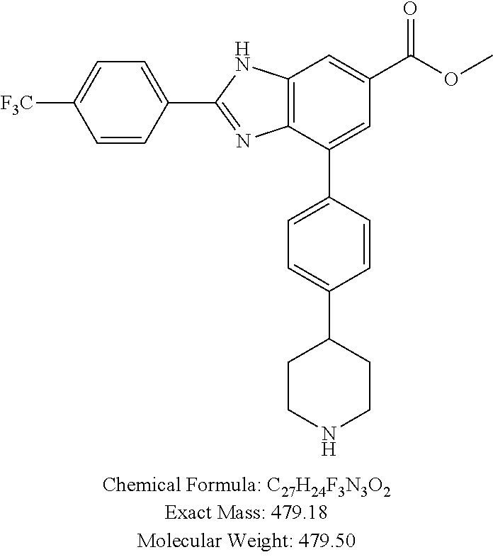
C12=C(C(C3=CC=C(C4CCNCC4)C=C3)=CC(C(OC)=O)=C1)N=C(C1=CC=C([F3C])C=C1)N2
